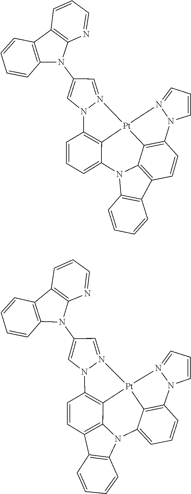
C1=CN2C3=C4[Pt]5(C6=C(N7C=C(N8C9=C(C=CC=N9)C9=C8C=CC=C9)C=N75)C=CC=C6N5C4=C(C=C3)C3=C5C=CC=C3)N2=C1.C1=CN2C3=C4[Pt]5(C6=C(C=CC7=C6N(C4=CC=C3)C3=C7C=CC=C3)N3C=C(N4C6=C(C7=C4N=CC=C7)C=CC=C6)C=N53)N2=C1
